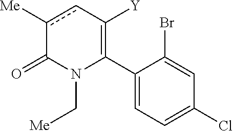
C1(C2=C([Y])cc([Me])C(=O)N2C[Me])=CC=C(Cl)C=C1Br
